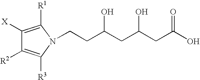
OC(CC(CC(O)=O)O)CCN1C([R3])=C([R2])C([X])=C1[R1]
